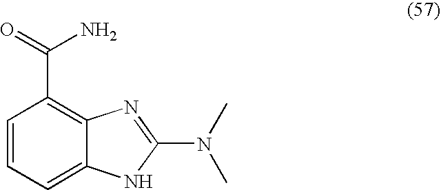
C1=CC=C2C(=C1C(=O)N)N=C(N(C)C)N2
